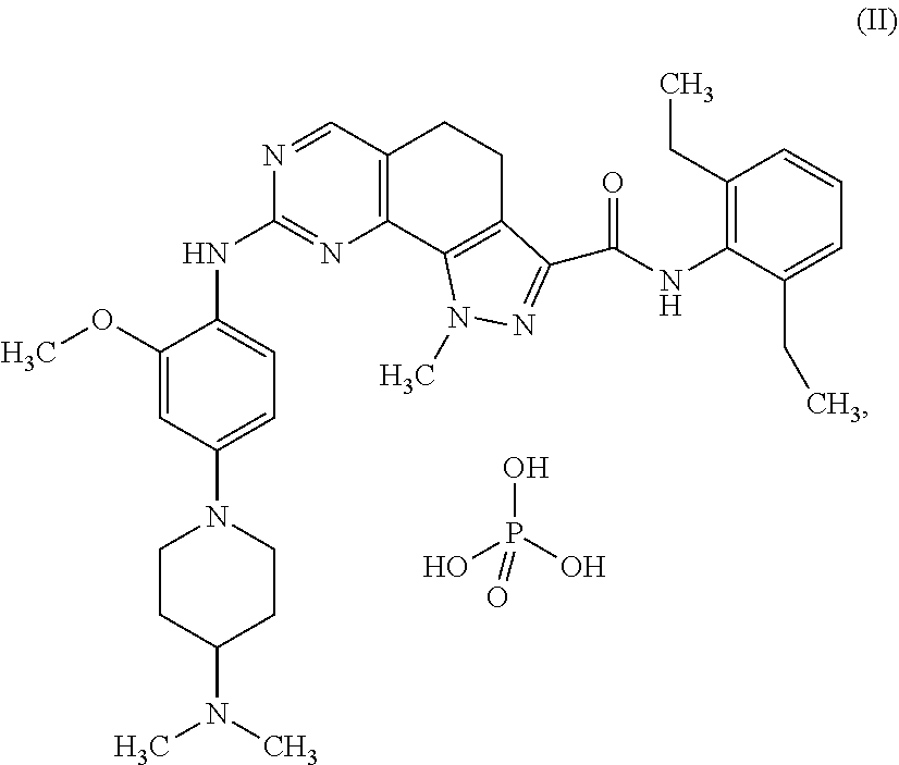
C1(OC)=CC(N2CCC(N(C)C)CC2)=CC=C1NC1=NC2=C(C=N1)CCC1=C2N(C)N=C1C(NC1=C(CC)C=CC=C1CC)=O.OP(O)(O)=O
